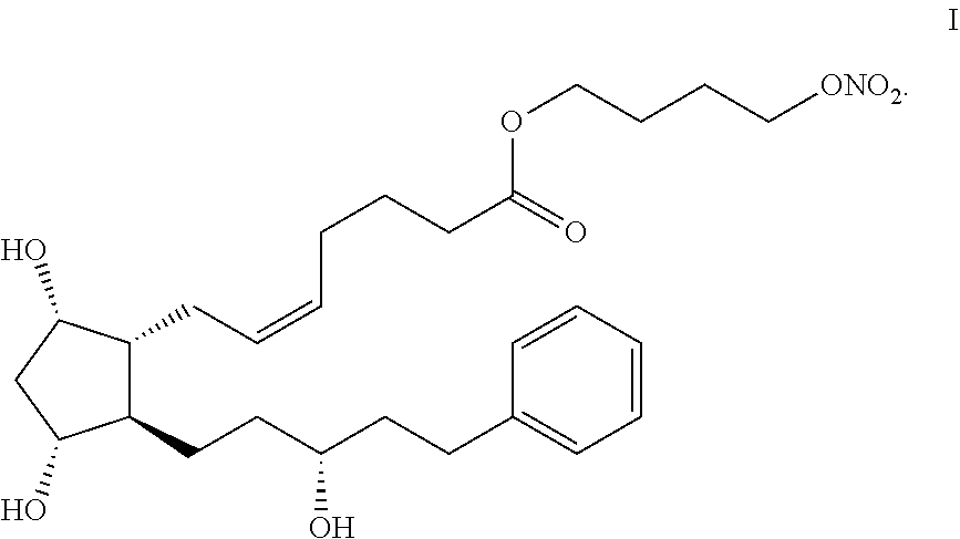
C1=CC=CC=C1CCC(CCC1C(CC=CCCCC(=O)OCCCC[ONO2])C(O)CC1O)O
